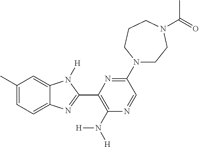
C1(C)=CC=C2C(=C1)N([H])C(C1=C(N([H])[H])N=CC(N3CCN(C(=O)C)CCC3)=N1)=N2
